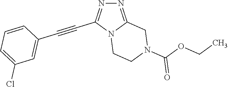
N12CCN(C(OCC)=O)CC1=NN=C2C#CC1=CC(Cl)=CC=C1
